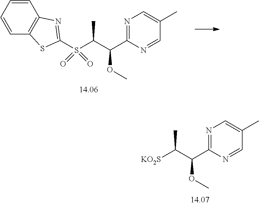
N1=C(C(C(S(C2=NC3=C(C=CC=C3)S2)(=O)=O)C)OC)N=CC(C)=C1.N1=C(C(C([KO2S])C)OC)N=CC(C)=C1
